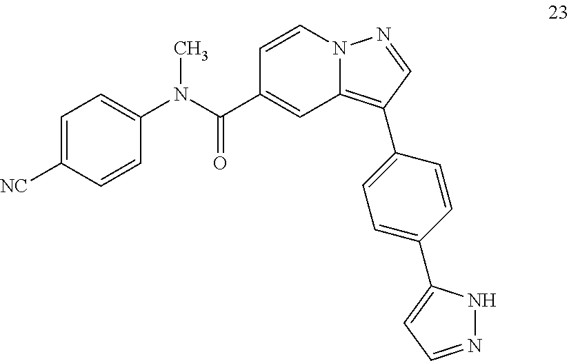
C1=CN2C(=C(C3=CC=C(C4=CC=NN4)C=C3)C=N2)C=C1C(N(C1=CC=C([NC])C=C1)C)=O
